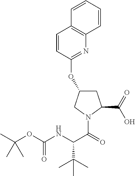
C1=CC2=C(N=C1OC1CC(C(O)=O)N(C(=O)C(NC(OC(C)(C)C)=O)C(C)(C)C)C1)C=CC=C2
